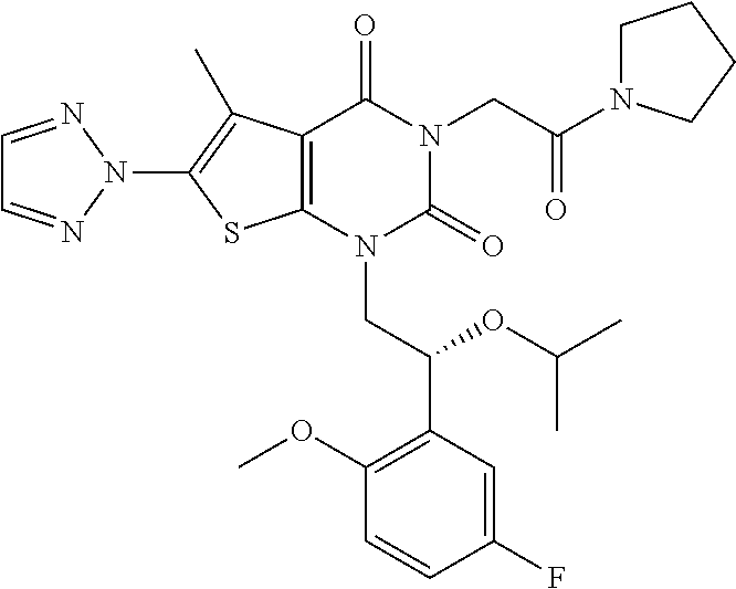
C12=C(N(CC(C3=C(OC)C=CC(F)=C3)OC(C)C)C(=O)N(CC(N3CCCC3)=O)C1=O)SC(N1N=CC=N1)=C2C
